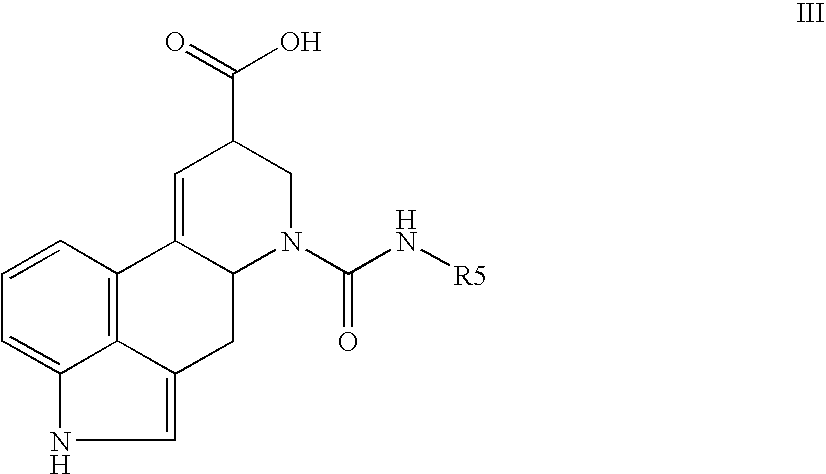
C1=CC=C2C3=C1C1=CC(C(=O)O)CN(C(N[R5])=O)C1CC3=CN2
